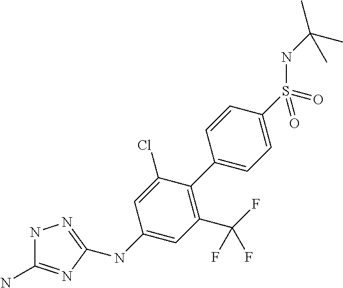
N1C(N)=NC(NC2=CC(C(F)(F)F)=C(C3=CC=C(S(NC(C)(C)C)(=O)=O)C=C3)C(Cl)=C2)=N1
